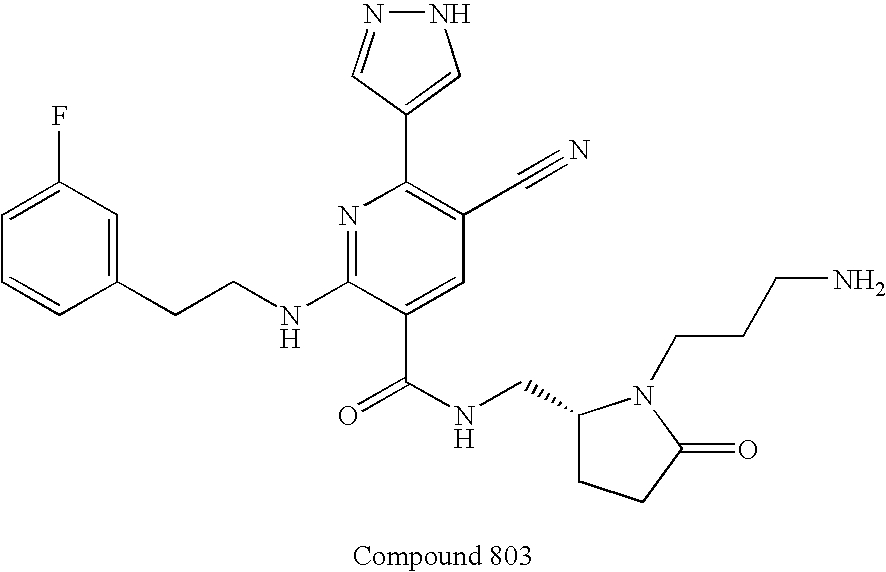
C1=CC(CCNC2=NC(C3=CNN=C3)=C(C#N)C=C2C(NCC2CCC(=O)N2CCCN)=O)=CC(F)=C1
